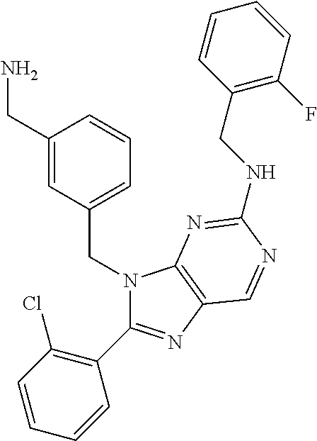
C1(CN)=CC(CN2C(C3=C(Cl)C=CC=C3)=NC3=C2N=C(NCC2=C(F)C=CC=C2)N=C3)=CC=C1
